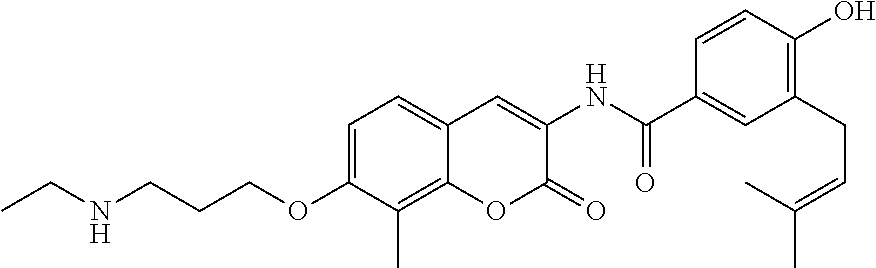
C1(C(NC2=CC3=CC=C(OCCCNCC)C(C)=C3OC2=O)=O)=CC(CC=C(C)C)=C(O)C=C1
